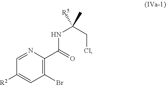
C1([R2])=CC(Br)=C(C(NC(CCl)(C)[R5])=O)N=C1
